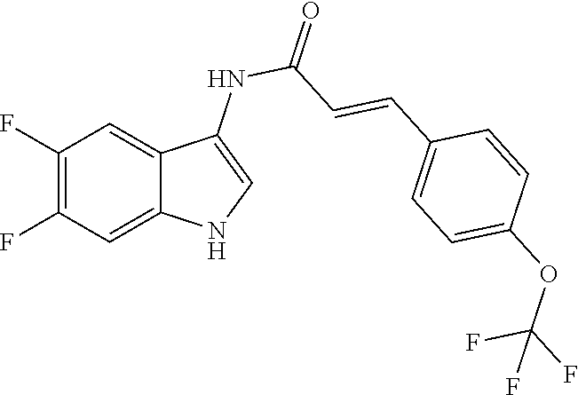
C1(F)=C(F)C=C2C(=C1)C(NC(=O)C=CC1=CC=C(OC(F)(F)F)C=C1)=CN2
